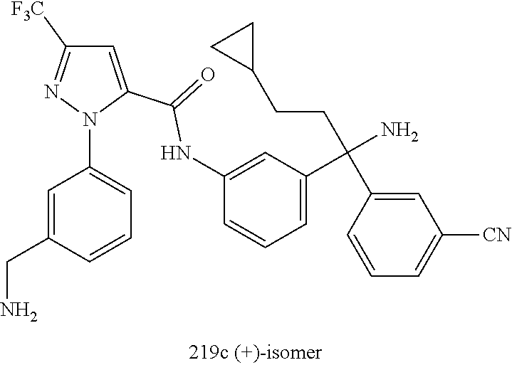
C1=C(C(=O)NC2=CC(C(N)(CCC3CC3)C3=CC([CN])=CC=C3)=CC=C2)N(C2=CC=CC(CN)=C2)N=C1[F3C]
